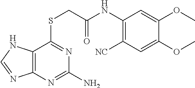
C12=C(N=C(N)N=C1SCC(NC1=C([NC])C=C(OC)C(OC)=C1)=O)N=CN2
